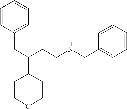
C1COCCC1C(CCNCC1=CC=CC=C1)CC1=CC=CC=C1
